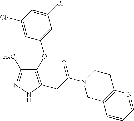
C1(Cl)=CC(Cl)=CC(OC2=C(CC(=O)N3CC4=C(CC3)N=CC=C4)NN=C2C)=C1
